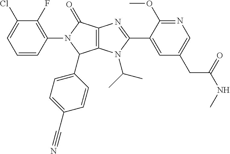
C12=C(N(C(C)C)C(C3=CC(CC(NC)=O)=CN=C3OC)=N1)C(C1=CC=C(C#N)C=C1)N(C1=C(F)C(Cl)=CC=C1)C2=O
